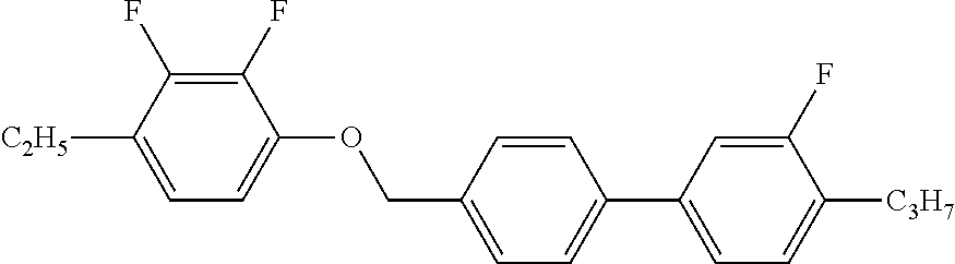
C1(F)=C(F)C([C2H5])=CC=C1OCC1=CC=C(C2=CC=C([C3H7])C(F)=C2)C=C1
